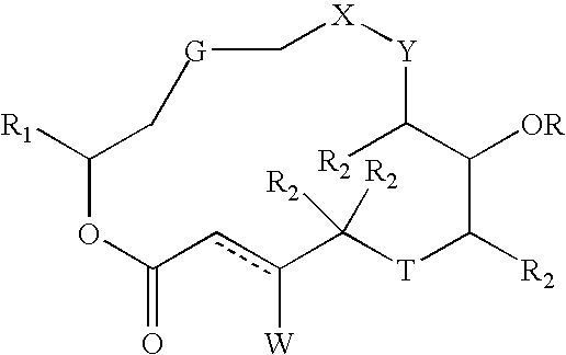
C(OC(cc([W])C([T]C([R2])C(C([R2])[Y][X]C[G])[OR])([R2])[R2])=O)([R1])C
